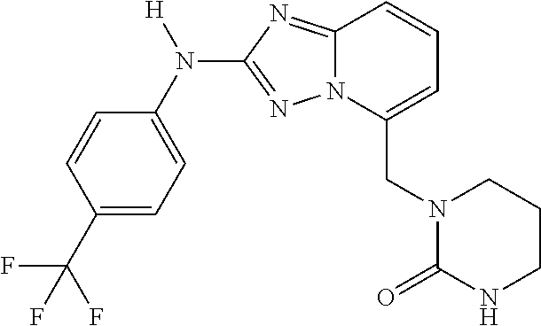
C1=CC(C(F)(F)F)=CC=C1N([H])C1=NN2C(=N1)C=CC=C2CN1C(=O)NCCC1
